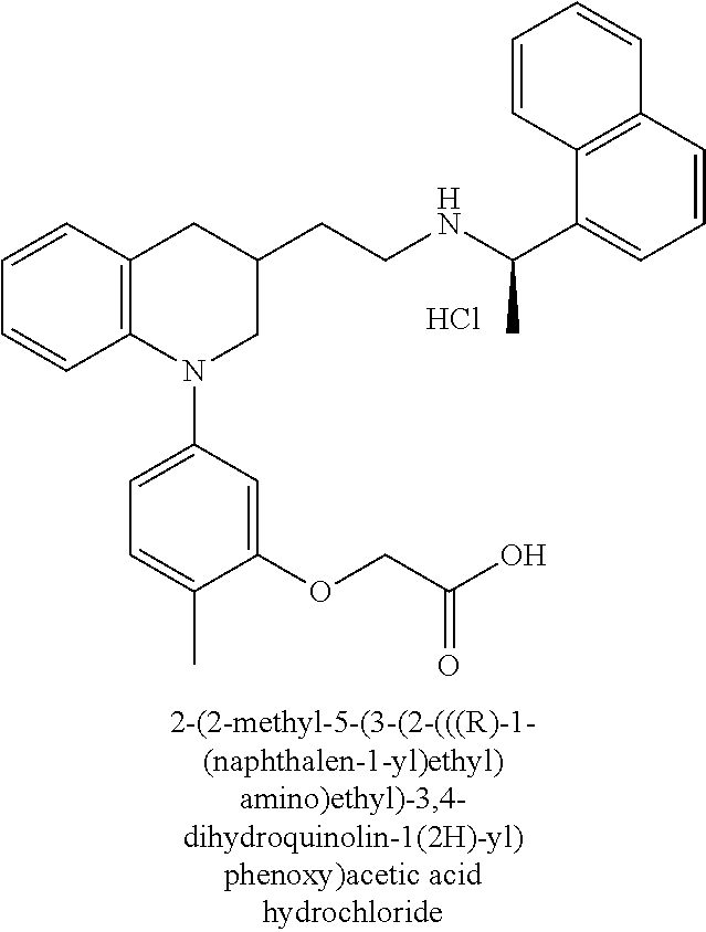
Cl.C1=CC2=C(C=C1)N(C1=CC=C(C)C(OCC(O)=O)=C1)CC(CCNC(C1=CC=CC3=C1C=CC=C3)C)C2
